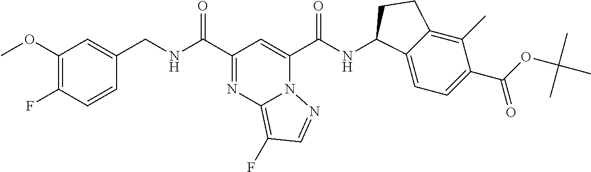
C1(OC)=C(F)C=CC(CNC(C2=NC3=C(F)C=NN3C(C(NC3C4=CC=C(C(OC(C)(C)C)=O)C(C)=C4CC3)=O)=C2)=O)=C1
